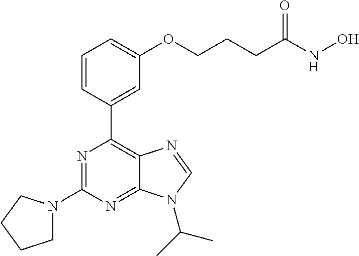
C1=CC(C2=C3C(=NC(N4CCCC4)=N2)N(C(C)C)C=N3)=CC(OCCCC(NO)=O)=C1
